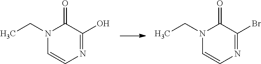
N1(CC)C=CN=C(O)C1=O.N1(CC)C=CN=C(Br)C1=O
